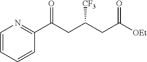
C1=CC=CC(C(CC(CC([OEt])=O)[CF3])=O)=N1
